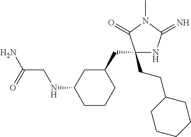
C1(CC2CC(NCC(N)=O)CCC2)(CCC2CCCCC2)NC(=N)N(C)C1=O
